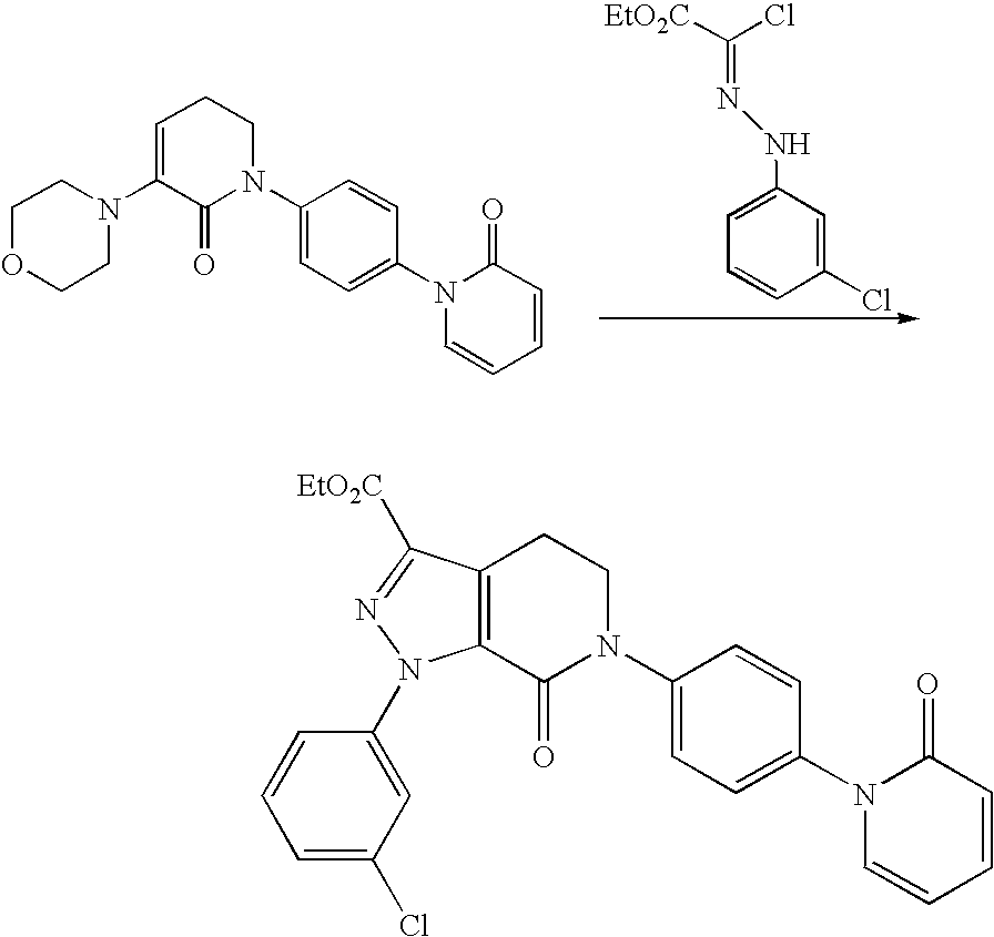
C1(N2CCOCC2)=CCCN(C2=CC=C(N3C=CC=CC3=O)C=C2)C1=O.C1=C(NN=C([EtO2C])Cl)C=C(Cl)C=C1.C12=C(CCN(C3=CC=C(N4C=CC=CC4=O)C=C3)C1=O)C([EtO2C])=NN2C1=CC(Cl)=CC=C1
